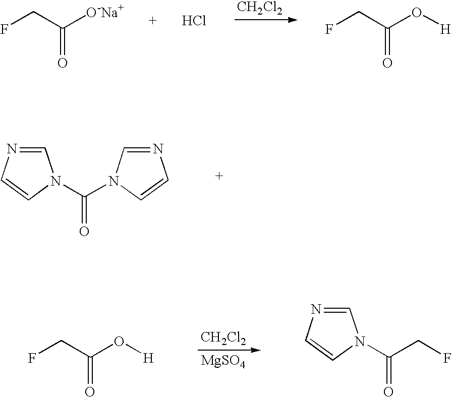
[CH2Cl2].FCC([O-Na+])=O.Cl.FCC(O[H])=O.C1=NC=CN1C(=O)N1C=NC=C1.[CH2Cl2].[MgSO4].FCC(O[H])=O.C(CF)(=O)N1C=NC=C1
